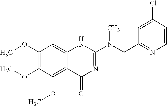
C1(OC)=C(OC)C(OC)=C2C(=C1)NC(N(CC1=NC=CC(Cl)=C1)C)=NC2=O
